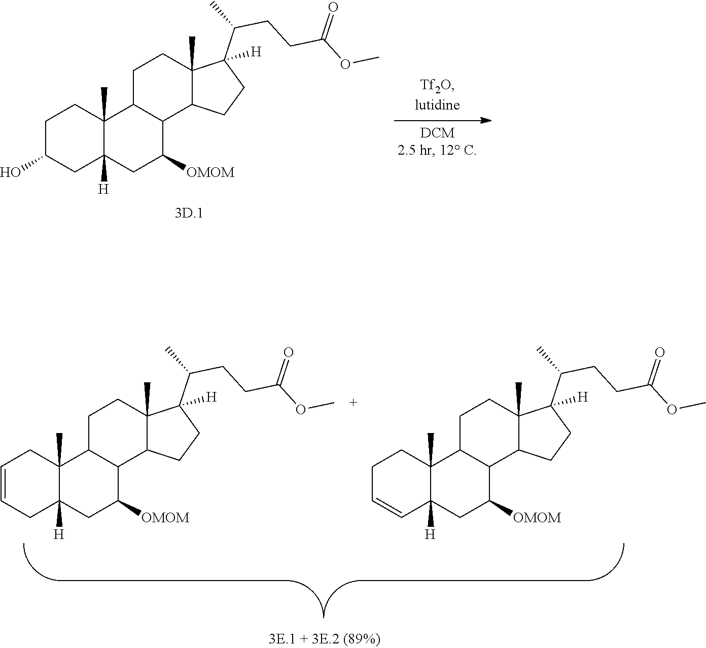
C12(C)C([H])(CC([OMOM])C3C1CCC1(C)C3CCC1(C(C)CCC(OC)=O)[H])CC(O)CC2.C12(C)C([H])(CC([OMOM])C3C1CCC1(C)C3CCC1(C(C)CCC(OC)=O)[H])CC=CC2.C12(C)C([H])(CC([OMOM])C3C1CCC1(C)C3CCC1(C(C)CCC(OC)=O)[H])C=CCC2
